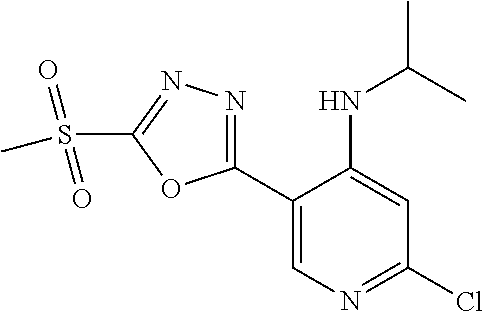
C1(C2=NN=C(S(=O)(=O)C)O2)=CN=C(Cl)C=C1NC(C)C
